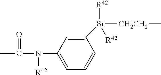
C1=C(N([R42])C(=O)C)C=C([Si]([R42])([CH2CH2]C)[R42])C=C1
